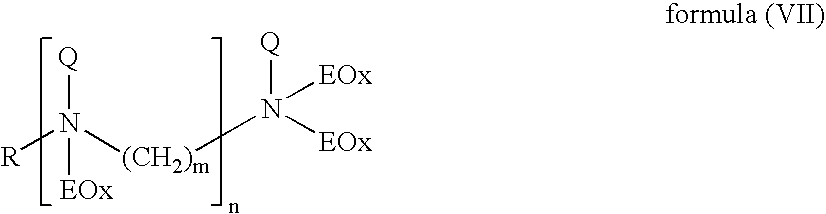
[R]N([(CH2)m]N([EOx])([EOx])[Q])([Q])[EOx]
